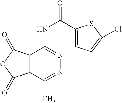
O1C(=O)C2=C(C1=O)C(NC(C1=CC=C(Cl)S1)=O)=NN=C2C
